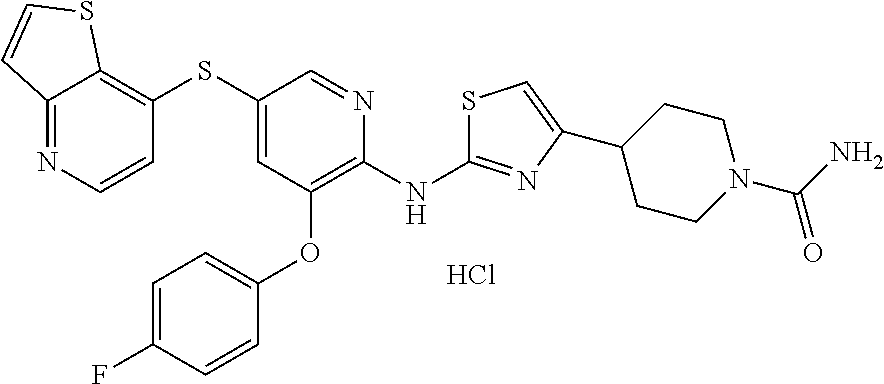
C12=NC=CC(SC3=CC(OC4=CC=C(F)C=C4)=C(NC4=NC(C5CCN(C(N)=O)CC5)=CS4)N=C3)=C1SC=C2.Cl
